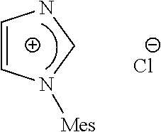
C1=CN([Mes])CN1.[Cl-]
